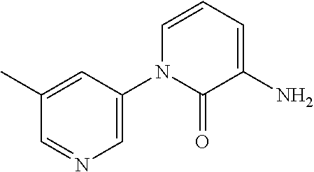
C1(N2C(=O)C(N)=CC=C2)=CN=CC(C)=C1
